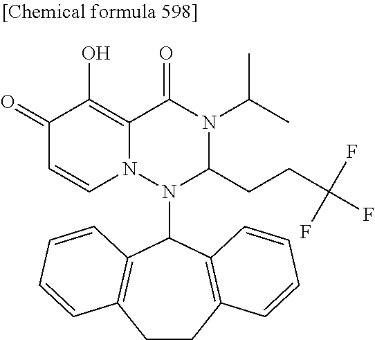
C1(=O)C=CN2C(=C1O)C(=O)N(C(C)C)C(CCC(F)(F)F)N2C1C2=C(CCC3=C1C=CC=C3)C=CC=C2
